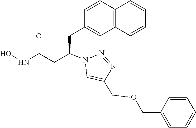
C1(CC(CC(NO)=O)N2C=C(COCC3=CC=CC=C3)N=N2)=CC2=C(C=C1)C=CC=C2
